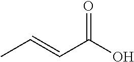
CC=CC(O)=O
